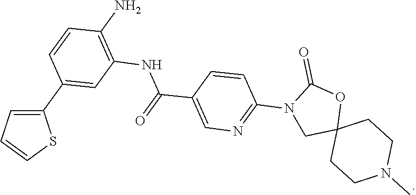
C1(C2=CC(NC(=O)C3=CN=C(N4CC5(OC4=O)CCN(C)CC5)C=C3)=C(N)C=C2)=CC=CS1
